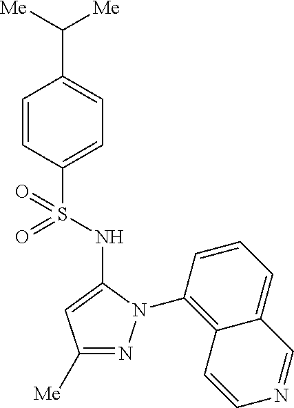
C1(C([Me])[Me])=CC=C(S(=O)(=O)NC2=CC([Me])=NN2C2=C3C(=CC=C2)C=NC=C3)C=C1
